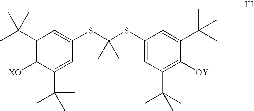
C1(C(C)(C)C)=C([XO])C(C(C)(C)C)=CC(SC(SC2=CC(C(C)(C)C)=C([OY])C(C(C)(C)C)=C2)(C)C)=C1
